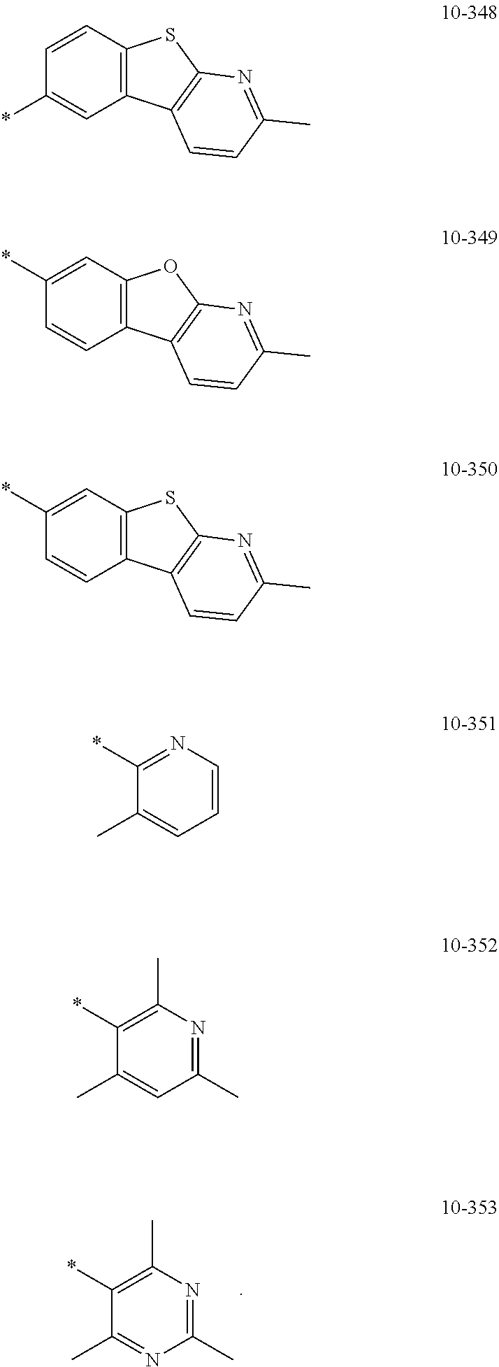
C1(*)=C(C)N=C(C)N=C1C.C1=CC2=C(C=C1*)C1=C(S2)N=C(C)C=C1.C1(*)=CC2=C(C=C1)C1=C(O2)N=C(C)C=C1.C1(*)=CC2=C(C=C1)C1=C(S2)N=C(C)C=C1.C1(*)=NC=CC=C1C.C1(*)=C(C)N=C(C)C=C1C
